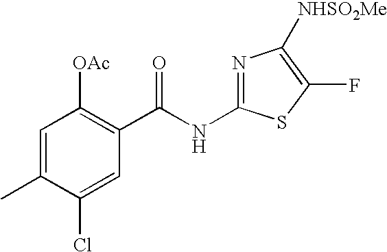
C1=C(C)C(Cl)=CC(C(NC2=NC([NHSO2Me])=C(F)S2)=O)=C1[OAc]
